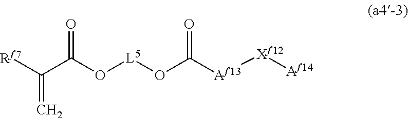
[Rf7]C(C(O[L5]OC([Af13][Xf12][Af14])=O)=O)=C
